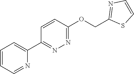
C1=CC=NC(C2=NN=C(OCC3=NC=CS3)C=C2)=C1
